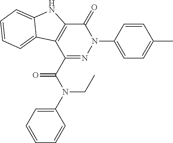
C1(=O)N(C2=CC=C(C)C=C2)N=C(C(N(C2=CC=CC=C2)CC)=O)C2=C1NC1=CC=CC=C21
